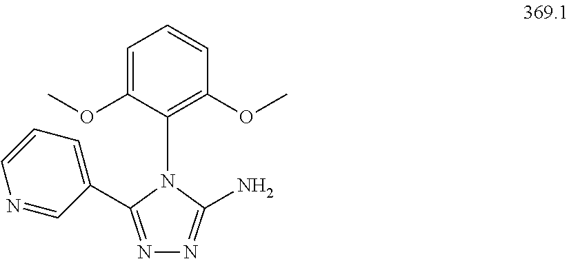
NC1=NN=C(C2=CC=CN=C2)N1C1=C(OC)C=CC=C1OC
